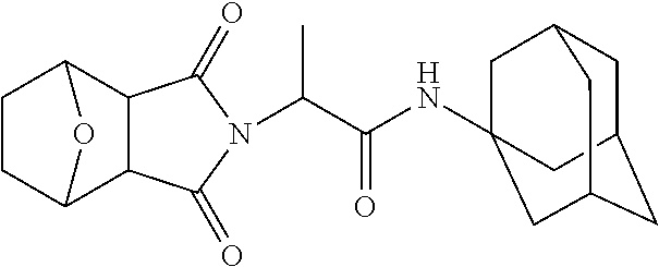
C12C3CCC(C1C(=O)N(C(C(NC14CC5CC(CC(C1)C5)C4)=O)C)C2=O)O3
